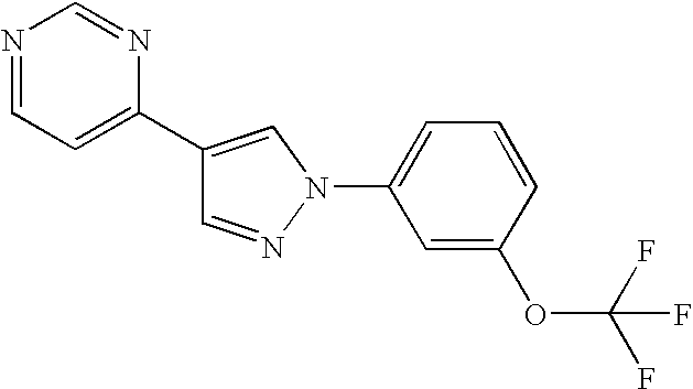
C1=NN(C2=CC=CC(OC(F)(F)F)=C2)C=C1C1=CC=NC=N1
